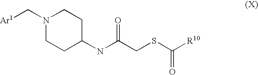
N1(C[Ar1])CCC(NC(CSC([R10])=O)=O)CC1
